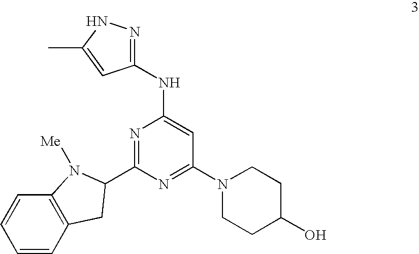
N1=C(C2CC3=C(C=CC=C3)N2[Me])N=C(N2CCC(O)CC2)C=C1NC1=NNC(C)=C1
